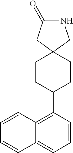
C1=CC2=C(C3CCC4(CC3)CNC(=O)C4)C=CC=C2C=C1
